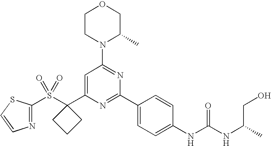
S(C1(C2=CC(N3C(C)COCC3)=NC(C3=CC=C(NC(NC(CO)C)=O)C=C3)=N2)CCC1)(=O)(=O)C1=NC=CS1
